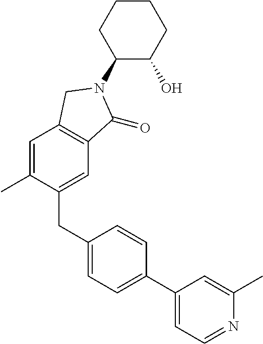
C1(CC2=CC=C(C3=CC=NC(C)=C3)C=C2)=CC2=C(C=C1C)CN(C1C(O)CCCC1)C2=O
